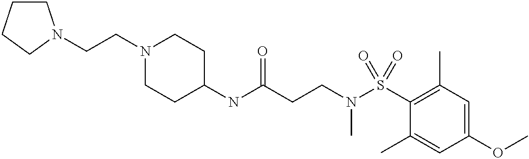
C1(NC(CCN(S(C2=C(C)C=C(OC)C=C2C)(=O)=O)C)=O)CCN(CCN2CCCC2)CC1
